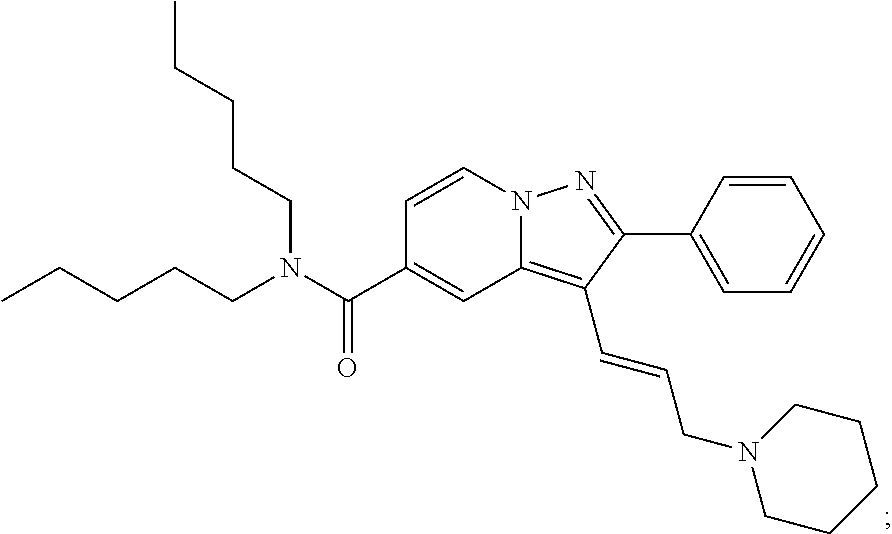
N12C(=C(C=CCN3CCCCC3)C(C3=CC=CC=C3)=N1)C=C(C(N(CCCCC)CCCCC)=O)C=C2
